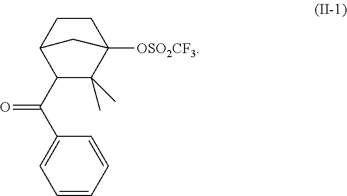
C1CC2C(C(C3=CC=CC=C3)=O)C(C)(C)C1([OSO2CF3])C2
